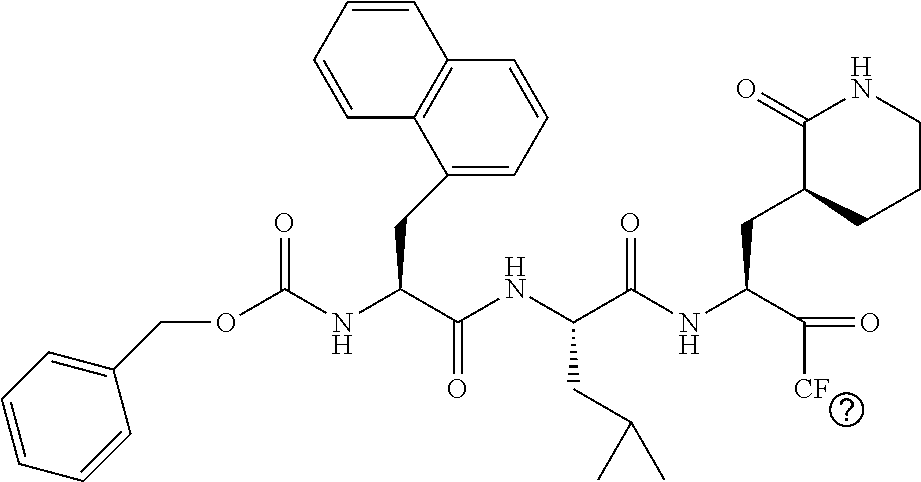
O(C(NC(C(NC(C(NC(C(=O)[CF])CC1CCCNC1=O)=O)CC(C)C)=O)CC1=CC=CC2=C1C=CC=C2)=O)CC1=CC=CC=C1
